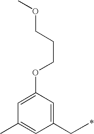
C1(CC)=CC(OCCCOC)=CC(C)=C1
